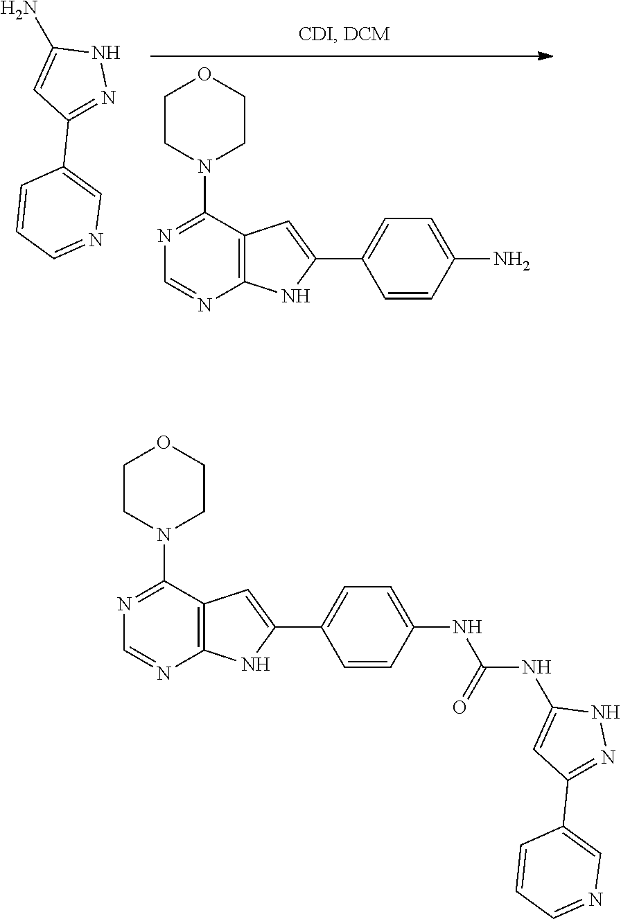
N1=C(N2CCOCC2)C2=C(N=C1)NC(C1=CC=C(N)C=C1)=C2.NC1=CC(C2=CN=CC=C2)=NN1.N1=C(N2CCOCC2)C2=C(N=C1)NC(C1=CC=C(NC(NC3=CC(C4=CN=CC=C4)=NN3)=O)C=C1)=C2
